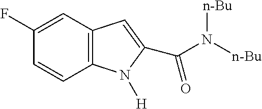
C1(F)=CC2=C(C=C1)N([H])C(C(N([n-Bu])[n-Bu])=O)=C2
